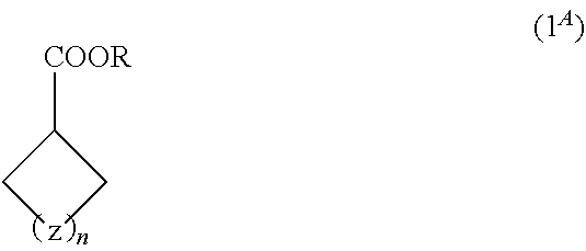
[COOR]C1C[z]C1
